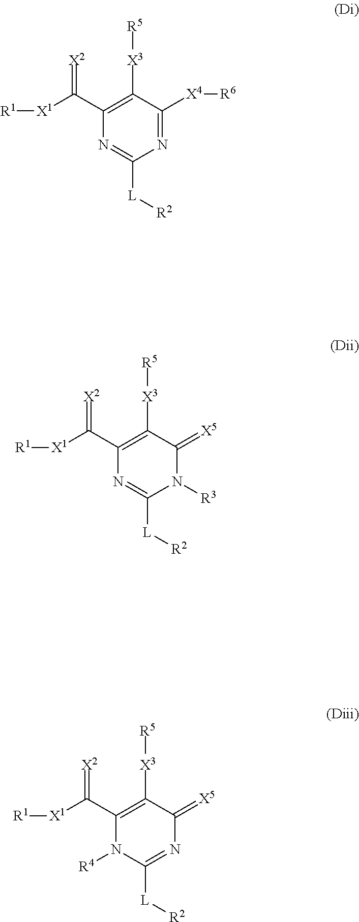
[X3](C1=C(C([X1][R1])=[X2])N=C([L][R2])N=C1[X4][R6])[R5].[X3](C1=C(C([X1][R1])=[X2])N=C([L][R2])N([R3])C1=[X5])[R5].[X3](C1=C(C([X1][R1])=[X2])N([R4])C([L][R2])=NC1=[X5])[R5]
